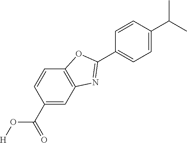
C1=CC(C(C)C)=CC=C1C1=NC2=C(C=CC(C(=O)O[H])=C2)O1
